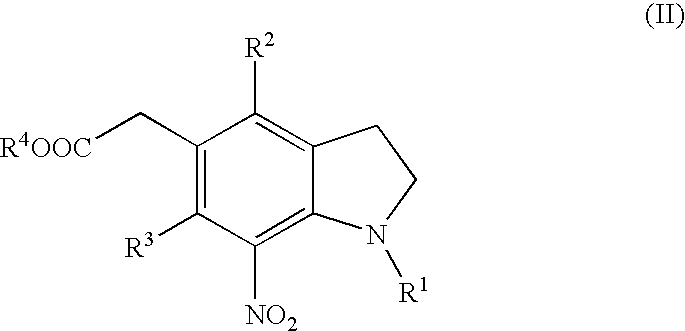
C1(C[R4OOC])=C([R3])C([NO2])=C2C(=C1[R2])CCN2[R1]
